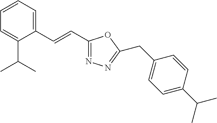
C1=CC=C(C=CC2=NN=C(CC3=CC=C(C(C)C)C=C3)O2)C(C(C)C)=C1
